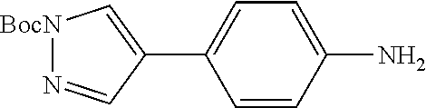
[BocN]1N=CC(C2=CC=C(N)C=C2)=C1
